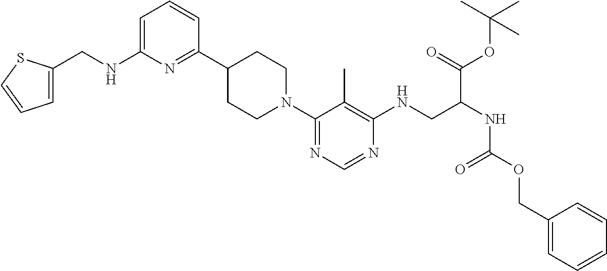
C1CN(C2=NC=NC(NCC(NC(OCC3=CC=CC=C3)=O)C(=O)OC(C)(C)C)=C2C)CCC1C1=NC(NCC2=CC=CS2)=CC=C1
